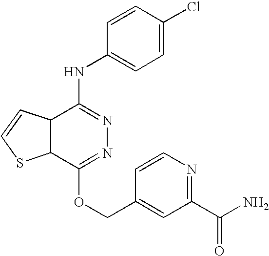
C12C(C(NC3=CC=C(Cl)C=C3)=NN=C1OCC1=CC(C(N)=O)=NC=C1)C=CS2
